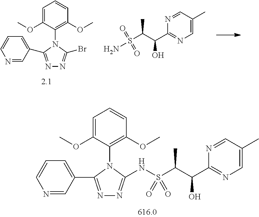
C1=C(OC)C(N2C(NS(C(C(O)C3=NC=C(C)C=N3)C)(=O)=O)=NN=C2C2=CC=CN=C2)=C(OC)C=C1.C1=C(OC)C(N2C(C3=CC=CN=C3)=NN=C2Br)=C(OC)C=C1.NS(C(C(O)C1=NC=C(C)C=N1)C)(=O)=O
